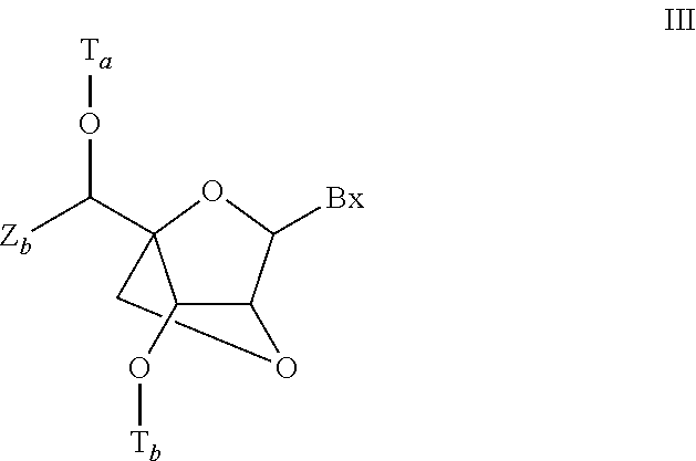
C1C2(C(O[Ta])[Zb])C(O[Tb])C(C([Bx])O2)O1
